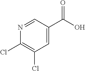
N1=CC(C(O)=O)=CC(Cl)=C1Cl
